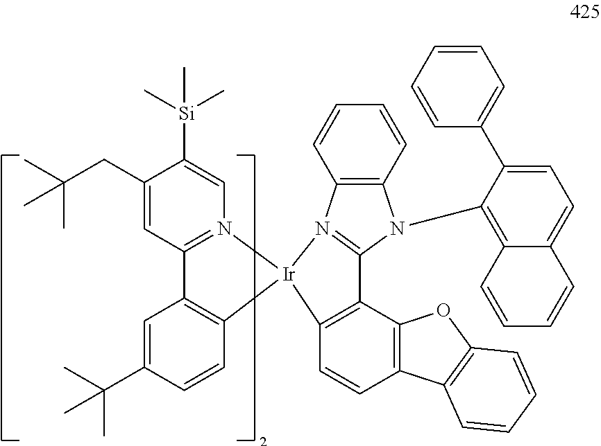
C1(CC(C)(C)C)=CC2=N(C=C1[Si](C)(C)C)[Ir]1(C3=C2C=C(C(C)(C)C)C=C3)N2=C(N(C3=C4C(=CC=C3C3=CC=CC=C3)C=CC=C4)C3=C2C=CC=C3)C2=C1C=CC1=C2OC2=C1C=CC=C2
